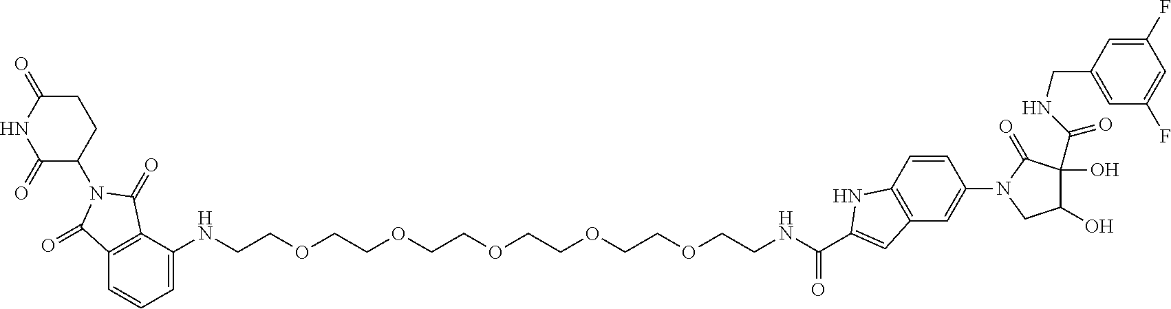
C1=C(NCCOCCOCCOCCOCCOCCNC(C2=CC3=C(C=CC(N4CC(O)C(O)(C(NCC5=CC(F)=CC(F)=C5)=O)C4=O)=C3)N2)=O)C2=C(C=C1)C(=O)N(C1CCC(=O)NC1=O)C2=O
